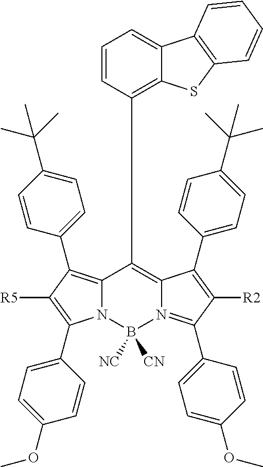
N12C(=C(C3=CC=C(C(C)(C)C)C=C3)C([R5])=C1C1=CC=C(OC)C=C1)C(C1=C3C(=CC=C1)C1=C(S3)C=CC=C1)=C1N(=C(C3=CC=C(OC)C=C3)C([R2])=C1C1=CC=C(C(C)(C)C)C=C1)B2([NC])[CN]
